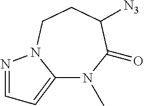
C12=CC=NN1CCC([N3])C(=O)N2C
